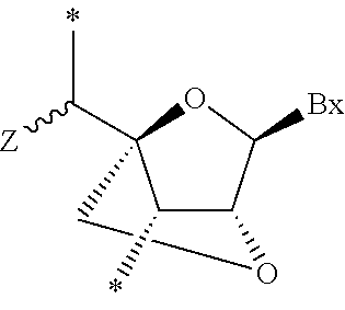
C1(C)C2C([Bx])OC1(C([Z])C)CO2
